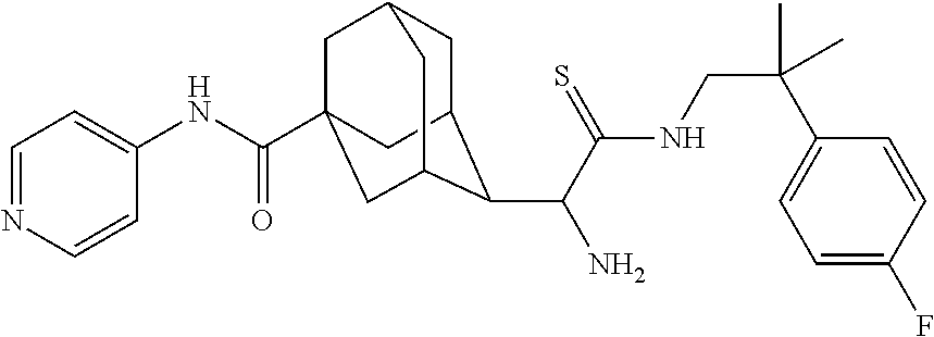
C1C2C(C(C(NCC(C3=CC=C(F)C=C3)(C)C)=S)N)C3CC(C(NC4=CC=NC=C4)=O)(CC1C3)C2
